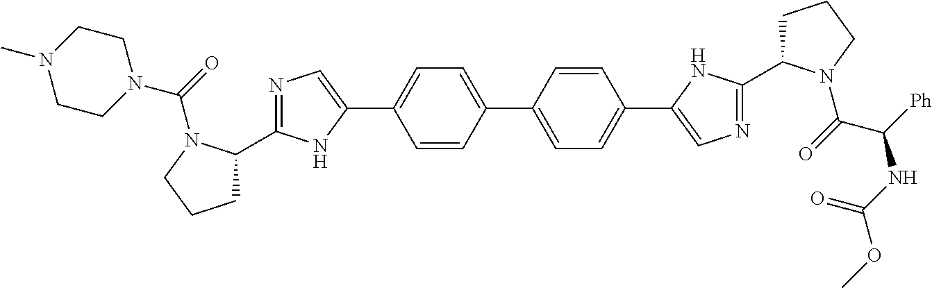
N1=C(C2CCCN2C(N2CCN(C)CC2)=O)NC(C2=CC=C(C3=CC=C(C4=CN=C(C5CCCN5C(C([Ph])NC(OC)=O)=O)N4)C=C3)C=C2)=C1
